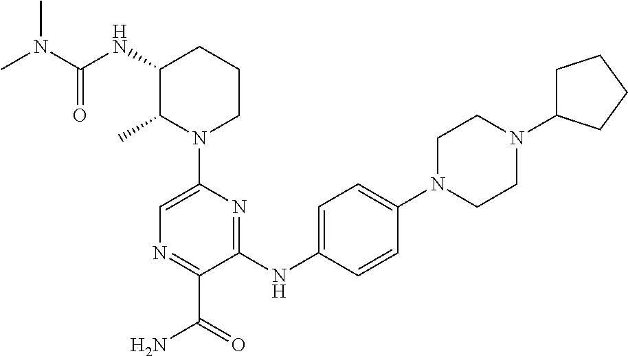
CN(C(NC1C(C)N(C2=CN=C(C(=O)N)C(NC3=CC=C(N4CCN(C5CCCC5)CC4)C=C3)=N2)CCC1)=O)C
